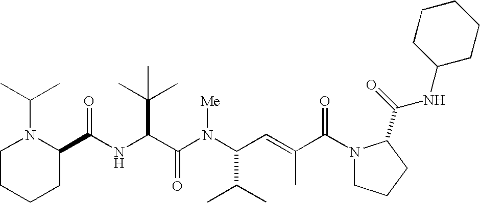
N(C(C(N(C(C(C)C)C=C(C)C(N1CCCC1C(=O)NC1CCCCC1)=O)[Me])=O)C(C)(C)C)C(C1N(C(C)C)CCCC1)=O
